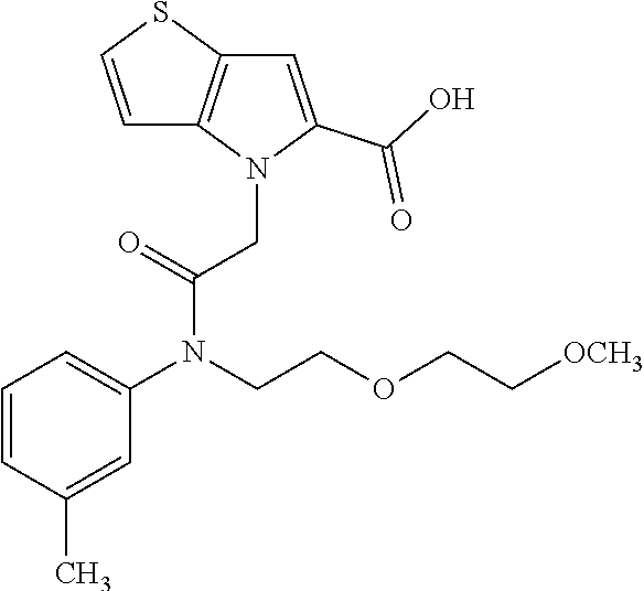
C1=CC(C)=CC(N(C(=O)CN2C(C(O)=O)=CC3=C2C=CS3)CCOCC[OCH3])=C1
